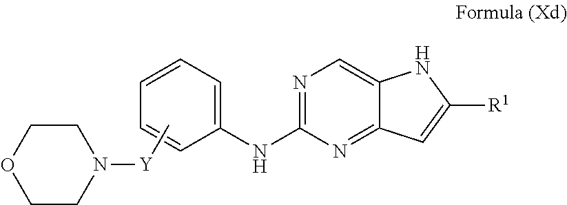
C1=CC=C(NC2=NC=C3C(=N2)C=C([R1])N3)C=C1.C1CN([Y]C)CCO1
